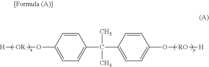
[H][OR]OC1=CC=C(C(C)(C2=CC=C(O[RO][H])C=C2)C)C=C1
